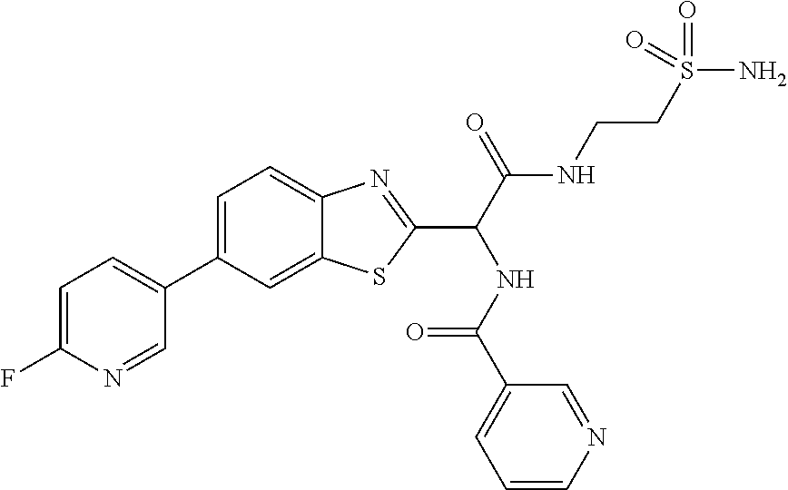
C1=C(F)N=CC(C2=CC=C3C(=C2)SC(C(C(NCCS(N)(=O)=O)=O)NC(C2=CC=CN=C2)=O)=N3)=C1
